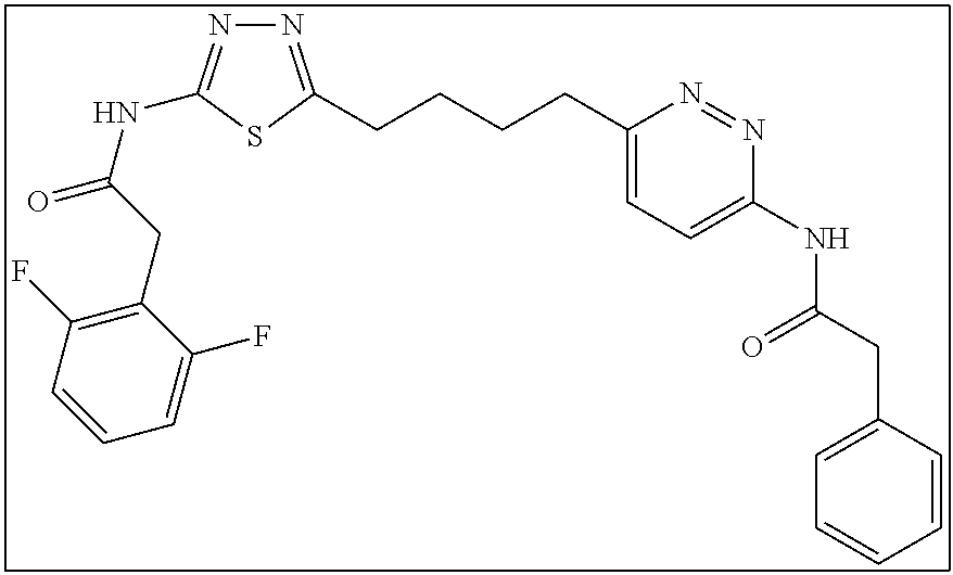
N1=C(CCCCC2=CC=C(NC(CC3=CC=CC=C3)=O)N=N2)SC(NC(CC2=C(F)C=CC=C2F)=O)=N1
